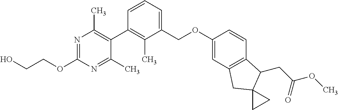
N1=C(OCCO)N=C(C)C(C2=C(C)C(COC3=CC4=C(C=C3)C(CC(OC)=O)C3(C4)CC3)=CC=C2)=C1C
